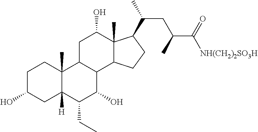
C12(C)C(CCC1C(CC(C([NH(CH2)2SO3H])=O)C)C)C1C(CC2O)C2(C)CCC(O)CC2([H])C(CC)C1O
